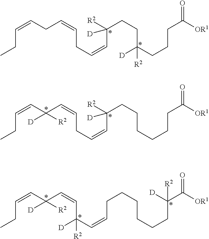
CCC=CCC=CCC=CC(CCC(CCCC([OR1])=O)([D])[R2])([R2])[D].CCC=CC(C=CCC=CC(CCCCCCC([OR1])=O)([R2])[D])([R2])[D].CCC=CC(C=CC(C=CCCCCCCC(C([OR1])=O)([D])[R2])([R2])[D])([R2])[D]
